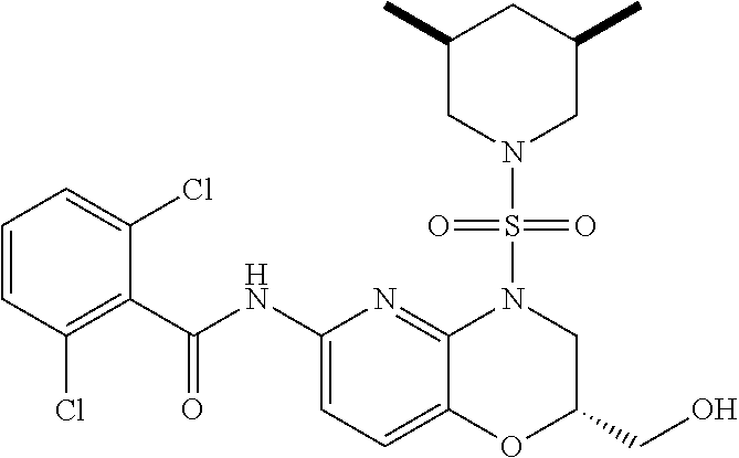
C1(C(NC2=CC=C3C(=N2)N(S(N2CC(C)CC(C)C2)(=O)=O)CC(CO)O3)=O)=C(Cl)C=CC=C1Cl
